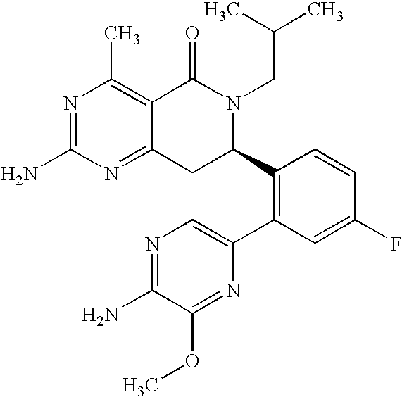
C12=NC(N)=NC(C)=C1C(=O)N(CC(C)C)C(C1=C(C3=CN=C(N)C(OC)=N3)C=C(F)C=C1)C2
